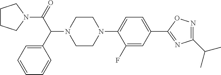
C(C(C1=CC=CC=C1)N1CCN(C2=CC=C(C3=NC(C(C)C)=NO3)C=C2F)CC1)(=O)N1CCCC1
